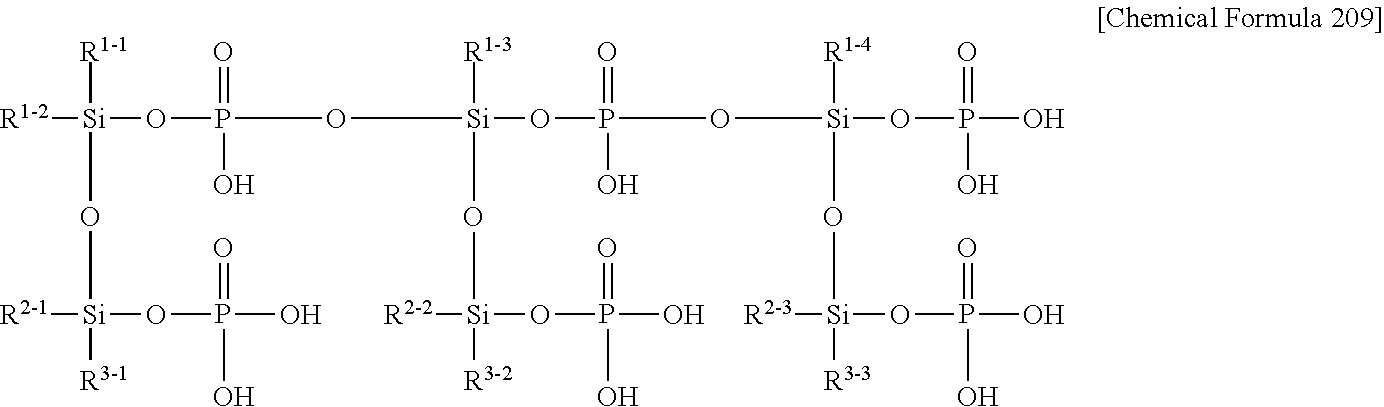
[R1-2][Si]([R1-1])(O[Si]([R2-1])(OP(=O)(O)O)[R3-1])OP(=O)(O[Si]([R1-3])(O[Si](OP(=O)(O)O)([R3-2])[R2-2])OP(=O)(O[Si]([R1-4])(O[Si](OP(=O)(O)O)([R3-3])[R2-3])OP(=O)(O)O)O)O
